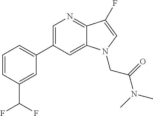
C1=C(C2=CC=CC(C(F)F)=C2)C=C2C(=N1)C(F)=CN2CC(N(C)C)=O
